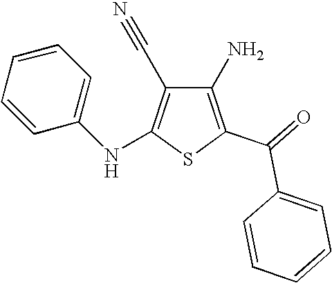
C1(N)=C(C(=O)C2=CC=CC=C2)SC(NC2=CC=CC=C2)=C1C#N
